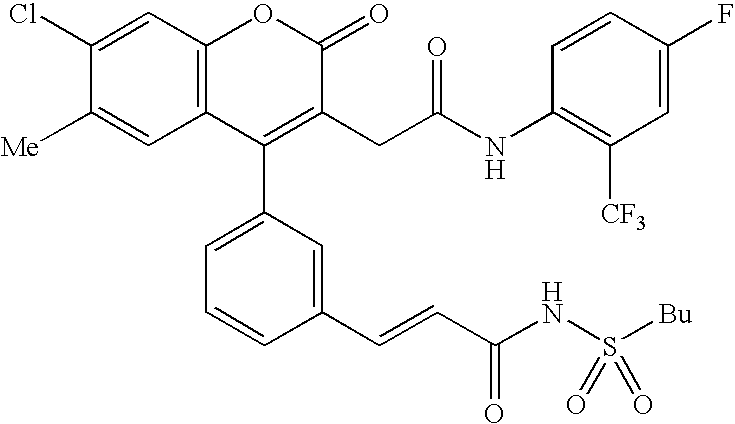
C12=C(C=C(Cl)C([Me])=C1)OC(=O)C(CC(NC1=C([CF3])C=C(F)C=C1)=O)=C2C1=CC=CC(C=CC(NS([Bu])(=O)=O)=O)=C1
